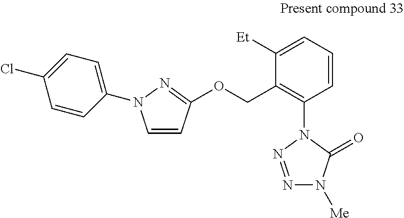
C1([Et])=CC=CC(N2N=NN([Me])C2=O)=C1COC1=NN(C2=CC=C(Cl)C=C2)C=C1
